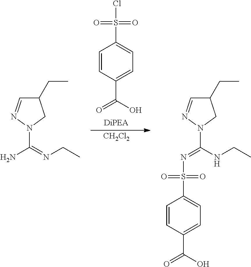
C1=CC(C(O)=O)=CC=C1S(=O)(=O)N=C(N1N=CC(CC)C1)NCC.C1(CC)C=NN(C(N)=NCC)C1.C1=CC(C(O)=O)=CC=C1S(=O)(=O)Cl.[CH2Cl2]
